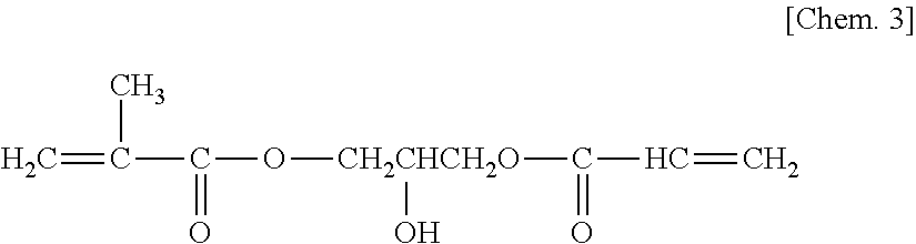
C=C(C(O[CH2CHCH2O](O)C(C=C)=O)=O)C
